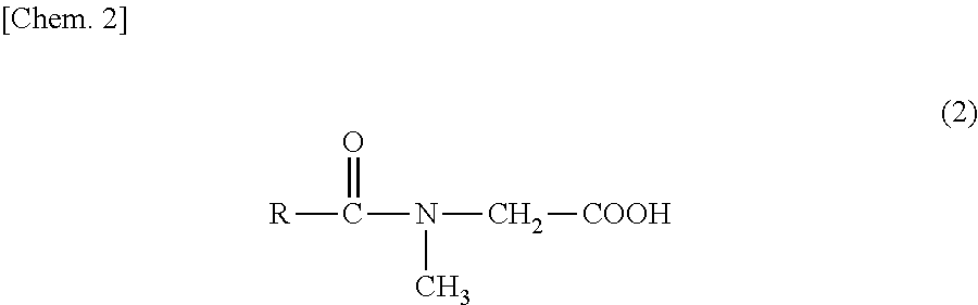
[R]C(N(C[COOH])C)=O
